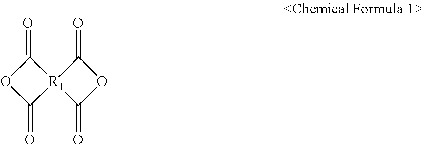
C1(=O)OC(=O)[R1]12C(=O)OC2=O
